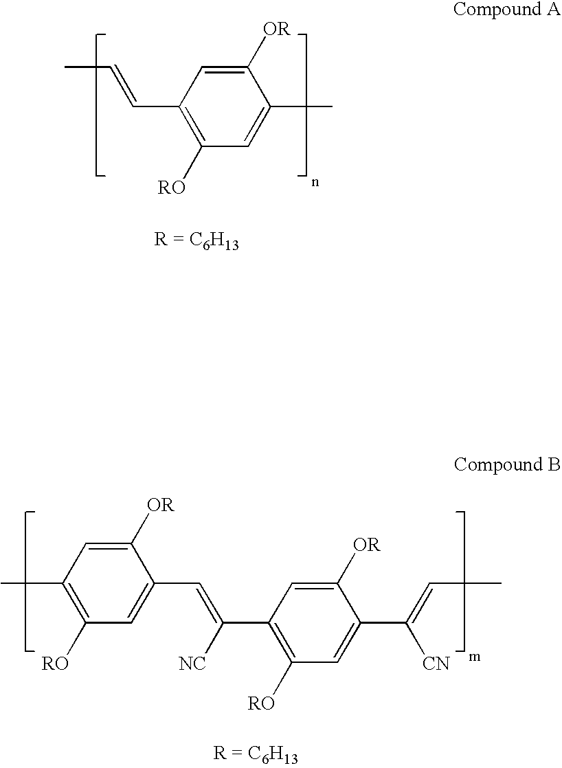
C1(C=CC)=C([RO])C=C(C)C([OR])=C1.C1(C)=C([RO])C=C(C=C(C2=C([RO])C=C(C(=CC)[CN])C([OR])=C2)[NC])C([OR])=C1
